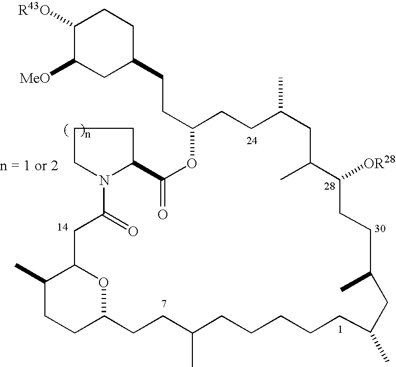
C(C1CCC(C)CC(C)C([OR28])CCC(C)CC(C)CCCCCC(C)CCC2CCC(C)C(CC(=O)N3C(CCC3)C(=O)O1)O2)CC1CCC([R43O])C([MeO])C1
